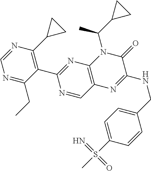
N1=C(CC)C(C2=NC3=C(C=N2)N=C(NCC2=CC=C(S(C)(=N)=O)C=C2)C(=O)N3C(C2CC2)C)=C(C2CC2)N=C1
